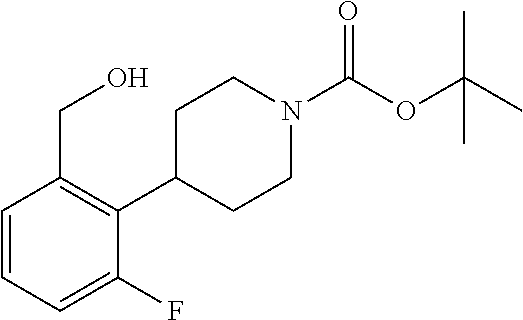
O(C(N1CCC(C2=C(CO)C=CC=C2F)CC1)=O)C(C)(C)C
